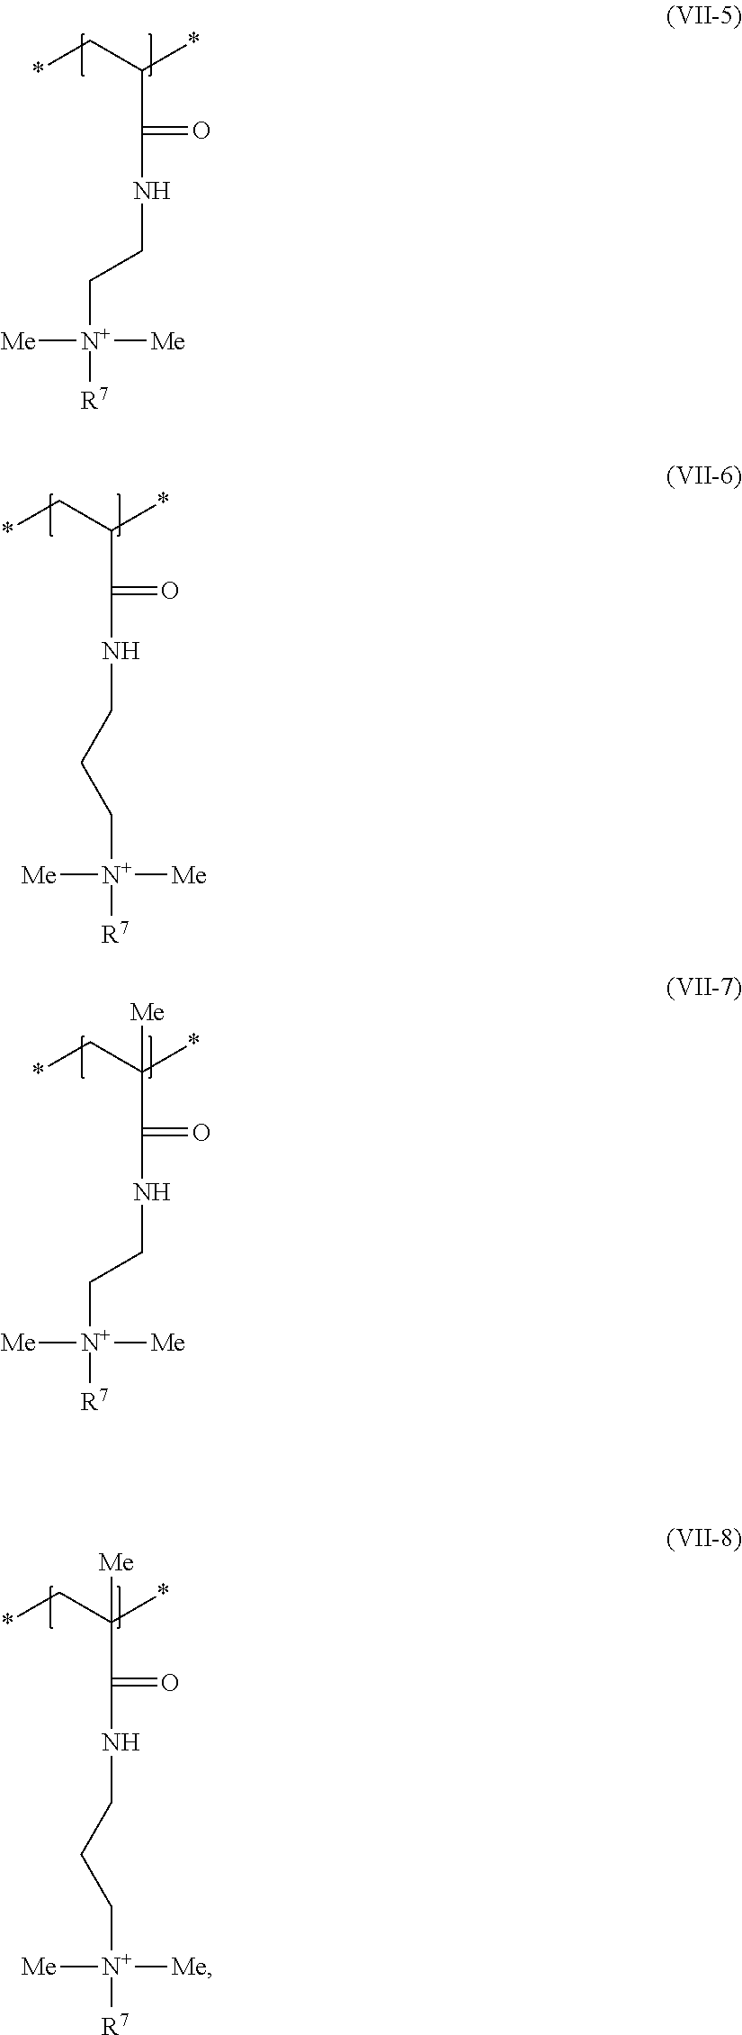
C(C(*)C*)(=O)NCC[N+]([Me])([Me])[R7].C(C(*)(C*)[Me])(=O)NCC[N+]([Me])([Me])[R7].C(C(*)C*)(=O)NCCC[N+]([Me])([Me])[R7].C(C(*)(C*)[Me])(=O)NCCC[N+]([Me])([Me])[R7]
